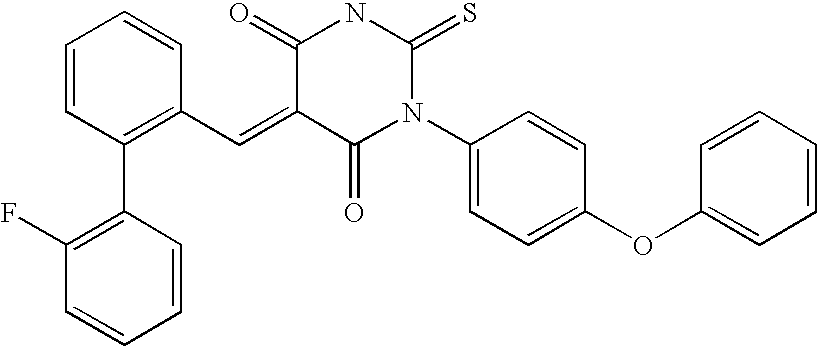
C1=CC(C2=C(F)C=CC=C2)=C(C=C2C(=O)N(C3=CC=C(OC4=CC=CC=C4)C=C3)C(=S)NC2=O)C=C1
